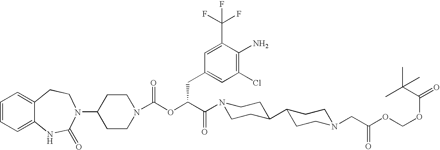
C1(N2C(=O)NC3=CC=CC=C3CC2)CCN(C(OC(C(N2CCC(C3CCN(CC(=O)OCOC(=O)C(C)(C)C)CC3)CC2)=O)CC2=CC(Cl)=C(N)C(C(F)(F)F)=C2)=O)CC1
